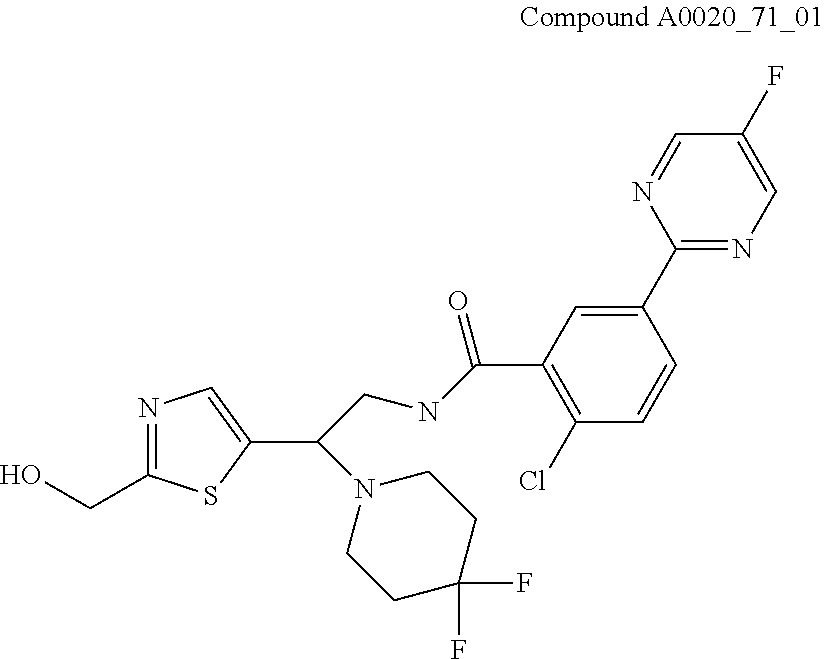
OCC1=NC=C(C(N2CCC(F)(F)CC2)CNC(C2=C(Cl)C=CC(C3=NC=C(F)C=N3)=C2)=O)S1
